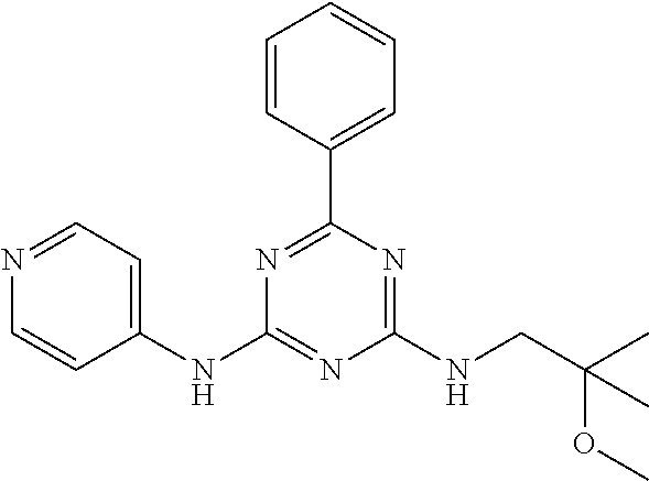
C1(NC2=CC=NC=C2)=NC(NCC(C)(OC)C)=NC(C2=CC=CC=C2)=N1
